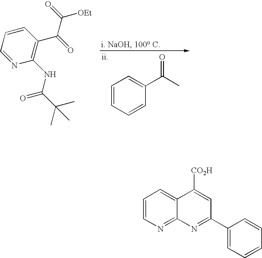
C1=CC=CC(C(C)=O)=C1.C1=CC=NC(NC(=O)C(C)(C)C)=C1C(=O)C(=O)[OEt].C1=CN=C2C(=C1)C([CO2H])=CC(C1=CC=CC=C1)=N2
